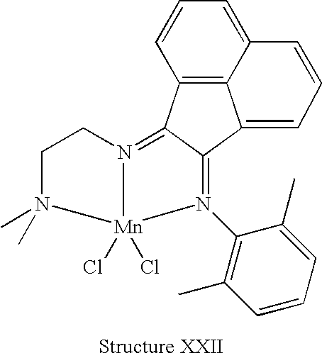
C12=C3C=CC=C1C=CC=C2C1=N(C2=C(C)C=CC=C2C)[Mn]2(Cl)(Cl)N(=C31)CCN2(C)C
